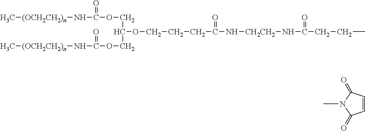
C[(OCH2CH2)n]NC(OCC(OCCCC(=O)N[CH2CH2]NC(=O)CCC)COC(N[(OCH2CH2)n]C)=O)=O.N1(C)C(=O)C=CC1=O
